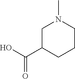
CN1CCCC(C(O)=O)C1
